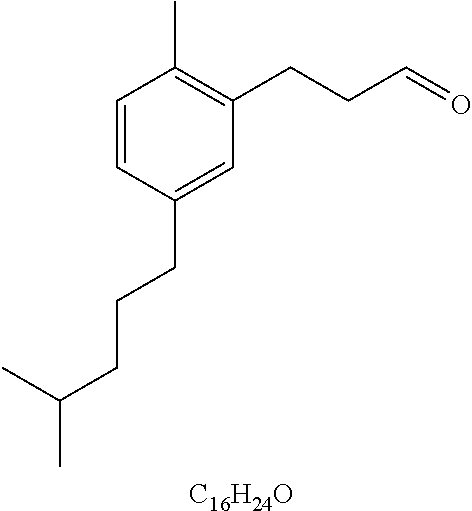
C1=CC(CCCC(C)C)=CC(CCC=O)=C1C.[C16H24O]
